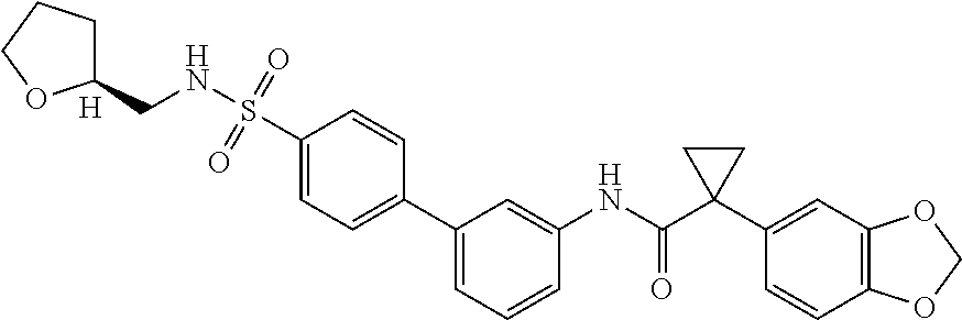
C1=CC=C(C2=CC=C(S(=O)(=O)NCC3CCCO3)C=C2)C=C1NC(C1(C2=CC3=C(C=C2)OCO3)CC1)=O.[H]
